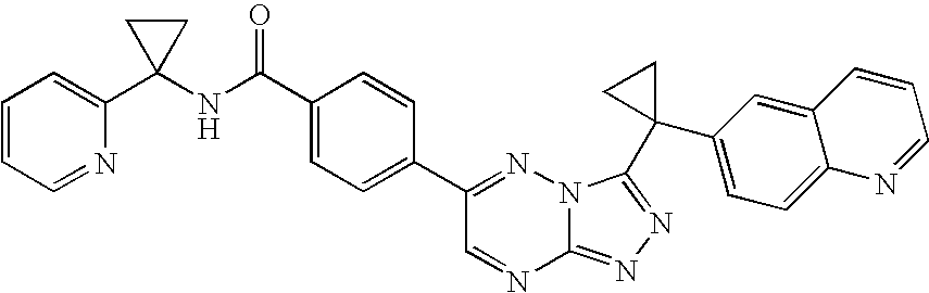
C12=NN=C(C3(C4=CC=C5C(=C4)C=CC=N5)CC3)N1N=C(C1=CC=C(C(NC3(C4=CC=CC=N4)CC3)=O)C=C1)C=N2
